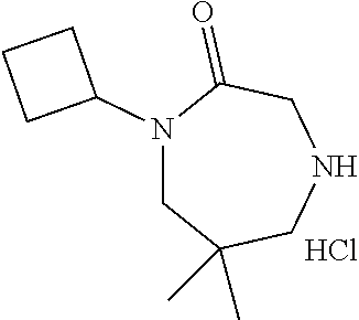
N1(C2CCC2)CC(C)(C)CNCC1=O.Cl
